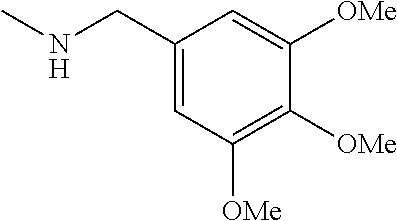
CNCC1=CC([OMe])=C([OMe])C([OMe])=C1
